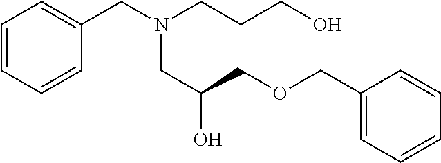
N(CC(COCC1=CC=CC=C1)O)(CCCO)CC1=CC=CC=C1
